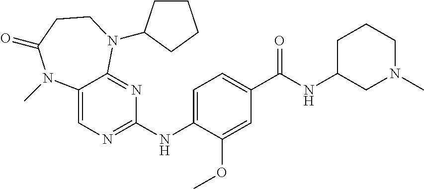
C1(NC2=CC=C(C(NC3CCCN(C)C3)=O)C=C2OC)=NC=C2C(=N1)N(C1CCCC1)CCC(=O)N2C
